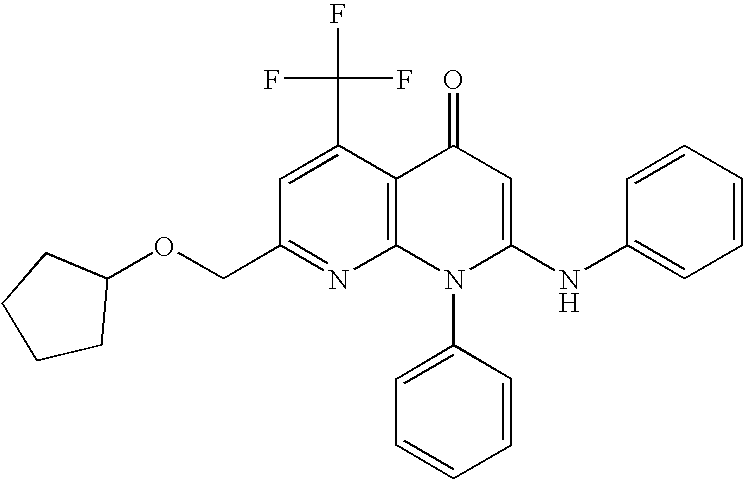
C1(COC2CCCC2)=NC2=C(C(C(F)(F)F)=C1)C(=O)C=C(NC1=CC=CC=C1)N2C1=CC=CC=C1
